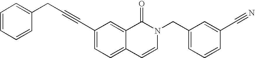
C1=CC=CC(CC#CC2=CC=C3C(=C2)C(=O)N(CC2=CC=CC(C#N)=C2)C=C3)=C1
